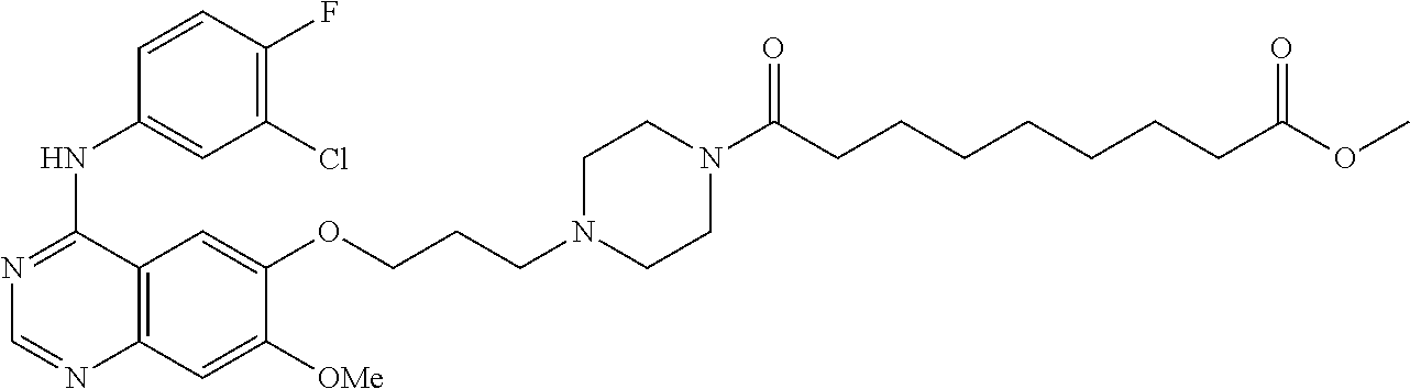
C1=CC(F)=C(Cl)C=C1NC1=NC=NC2=C1C=C(OCCCN1CCN(C(CCCCCCCC(OC)=O)=O)CC1)C([OMe])=C2
